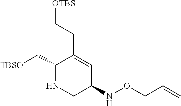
[TBSO]CC1C(CC[OTBS])=CC(NOCC=C)CN1
